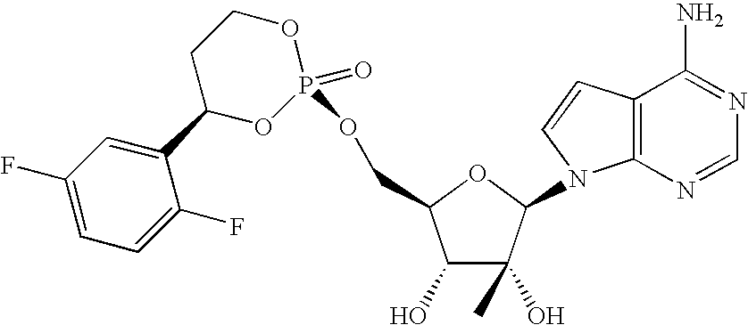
O1CCC(C2=CC(F)=CC=C2F)OP1(=O)OCC1C(O)C(C)(O)C(N2C3=C(C(N)=NC=N3)C=C2)O1
